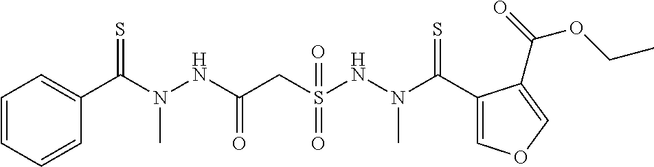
C1(C(N(NC(CS(NN(C(C2=COC=C2C(=O)OCC)=S)C)(=O)=O)=O)C)=S)=CC=CC=C1
